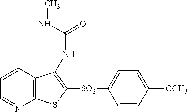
C1=CC2=C(N=C1)SC([SO2]C1=CC=C([OCH3])C=C1)=C2NC(=O)NC
